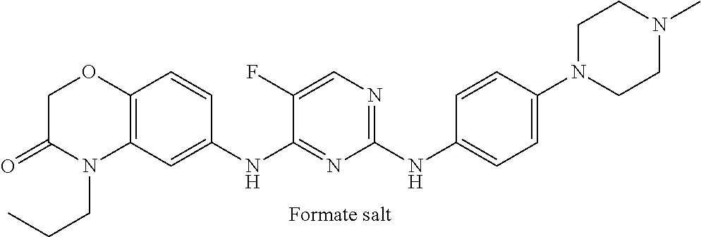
C1(NC2=CC=C(N3CCN(C)CC3)C=C2)=NC=C(F)C(NC2=CC3=C(C=C2)OCC(=O)N3CCC)=N1
